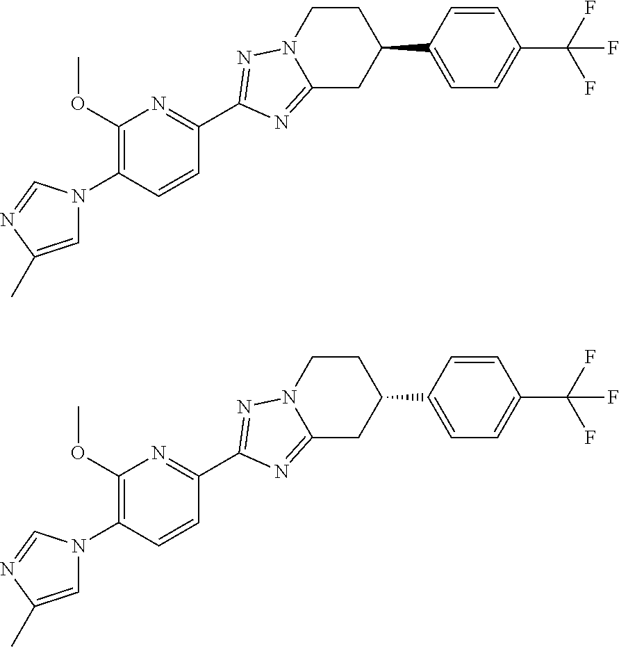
C1=C(C)N=CN1C1=C(OC)N=C(C2=NN3CCC(C4=CC=C(C(F)(F)F)C=C4)CC3=N2)C=C1.C1=C(C)N=CN1C1=C(OC)N=C(C2=NN3CCC(C4=CC=C(C(F)(F)F)C=C4)CC3=N2)C=C1
